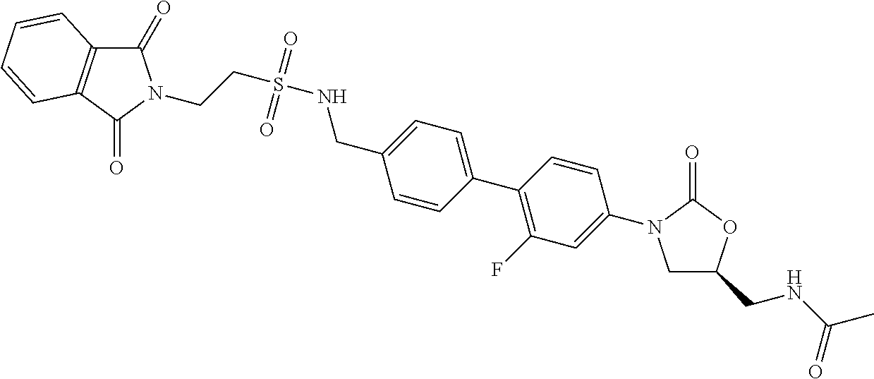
C1C(CNC(C)=O)OC(=O)N1C1=CC(F)=C(C2=CC=C(CNS(=O)(=O)CCN3C(=O)C4=C(C3=O)C=CC=C4)C=C2)C=C1
